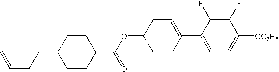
C1(F)=C(F)C(C2=CCC(OC(C3CCC(CCC=C)CC3)=O)CC2)=CC=C1[OC2H5]
